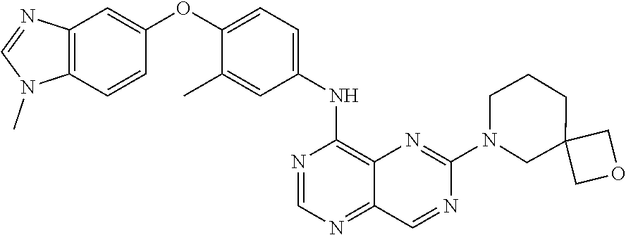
C12=C(C=CC(OC3=CC=C(NC4=C5C(=NC=N4)C=NC(N4CC6(CCC4)COC6)=N5)C=C3C)=C1)N(C)C=N2
